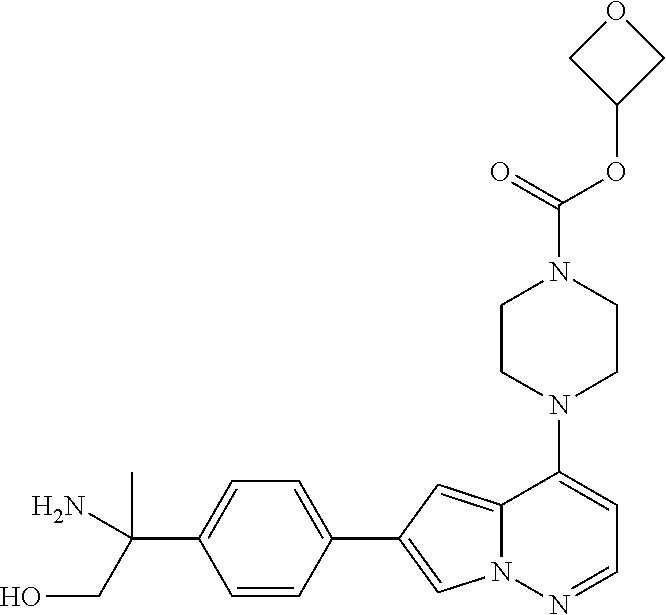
N1(C2=CC=NN3C2=CC(C2=CC=C(C(CO)(N)C)C=C2)=C3)CCN(C(OC2COC2)=O)CC1
